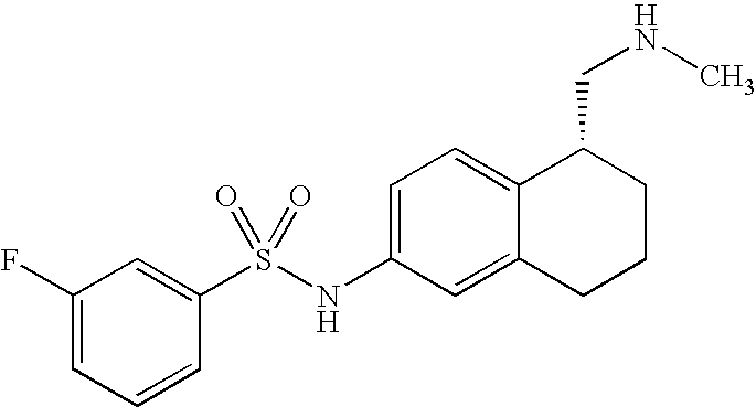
C1(F)=CC=CC(S(NC2=CC=C3C(=C2)CCCC3CNC)(=O)=O)=C1
